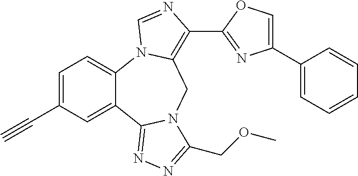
C12=CC=C(C#C)C=C1C1=NN=C(COC)N1CC1=C(C3=NC(C4=CC=CC=C4)=CO3)N=CN21
